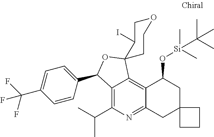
C12=C(C(C)C)N=C3C(=C1C1(OC2C2=CC=C(C(F)(F)F)C=C2)CCOCC1I)C(O[Si](C(C)(C)C)(C)C)CC1(C3)CCC1
